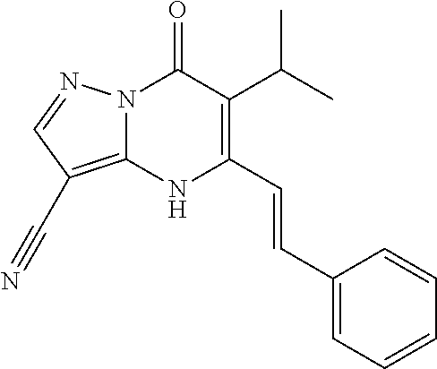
N12C(=C(C#N)C=N1)NC(C=CC1=CC=CC=C1)=C(C(C)C)C2=O
